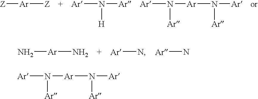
[Z][Ar][Z].[Ar]N([Ar])[H].[Ar]N([Ar]N([Ar])[Ar])[Ar].N[Ar]N.[Ar]N.[Ar]N.[Ar]N([Ar]N([Ar])[Ar])[Ar]
